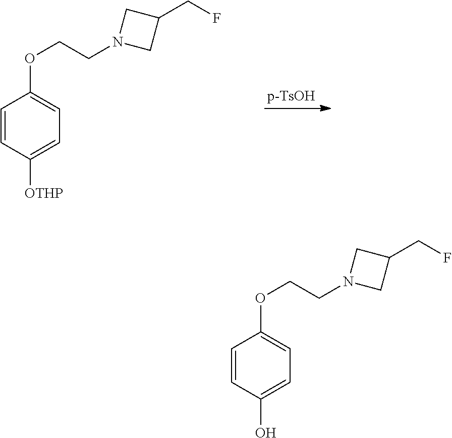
C1=CC([OTHP])=CC=C1OCCN1CC(CF)C1.C1=CC(O)=CC=C1OCCN1CC(CF)C1
